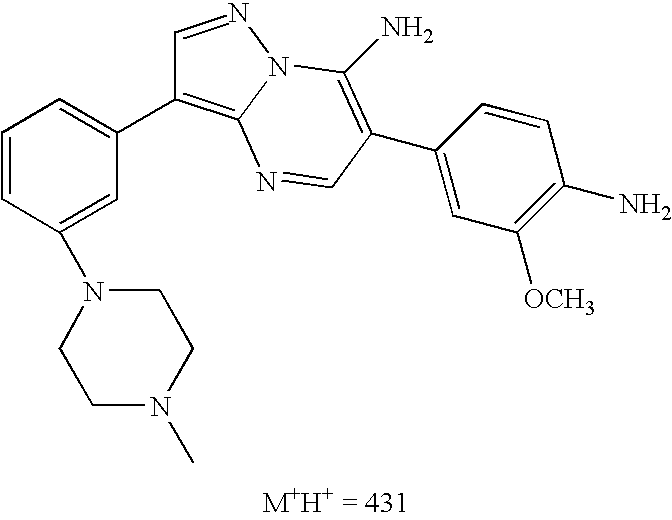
C1=CC=C(C2=C3N(N=C2)C(N)=C(C2=CC([OCH3])=C(N)C=C2)C=N3)C=C1N1CCN(C)CC1
